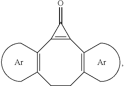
[Ar].CC1=C(C)CCC(C)=C(C)C2=C1C2=O.[Ar]
